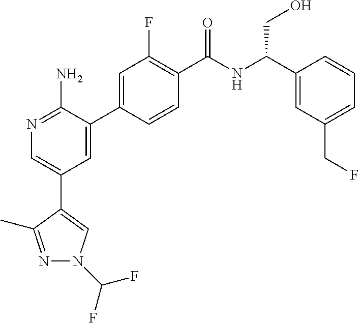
N1=C(N)C(C2=CC(F)=C(C(NC(C3=CC(CF)=CC=C3)CO)=O)C=C2)=CC(C2=CN(C(F)F)N=C2C)=C1
